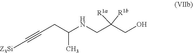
[Z3Si]C#CCC(NCC([R1a])([R1b])CO)C
